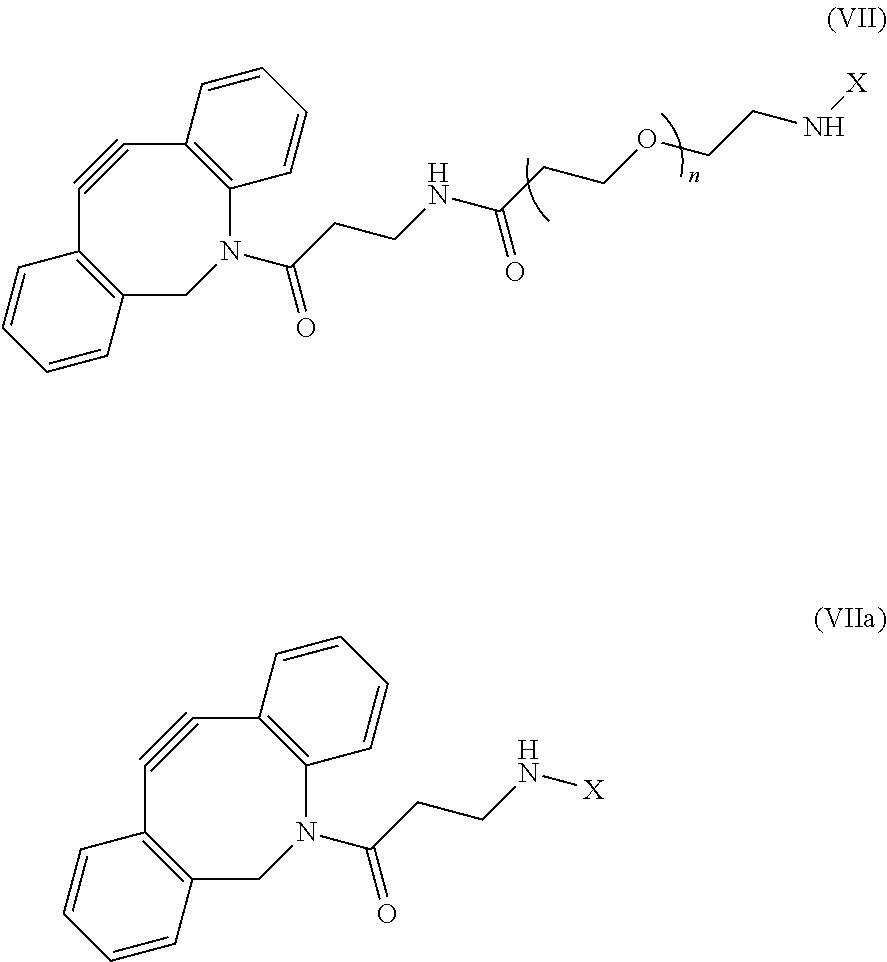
C12=C(C#CC3=C(C=CC=C3)N(C(CCNC(CCOCCN[X])=O)=O)C1)C=CC=C2.C12=C(C#CC3=C(C=CC=C3)N(C(CCN[X])=O)C1)C=CC=C2
